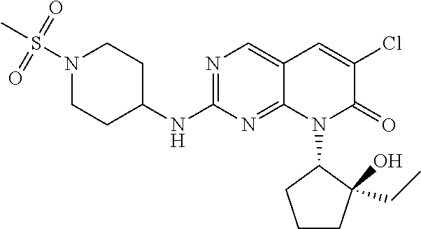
N1(S(C)(=O)=O)CCC(NC2=NC=C3C(=N2)N(C2CCCC2(CC)O)C(=O)C(Cl)=C3)CC1
